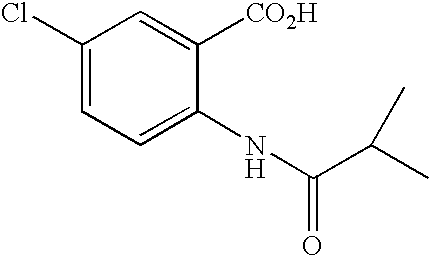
C1(Cl)=CC=C(NC(C(C)C)=O)C([CO2H])=C1
